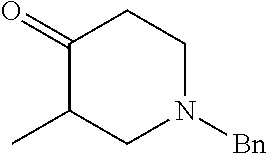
C1(=O)C(C)CN([Bn])CC1
